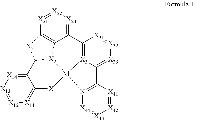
[X12]1=[X13][X14]=C2C(=[X11]1)[X1][M]13[X2]4C5=C([X21]=[X22][X23]=C5C5=[X3]1C(=[X33][X32]=[X31]5)C1=N3[X44]=[X43][X42]=[X41]1)[X51]C24
